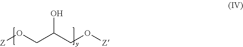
[Z]OCC(CO[Z])O
